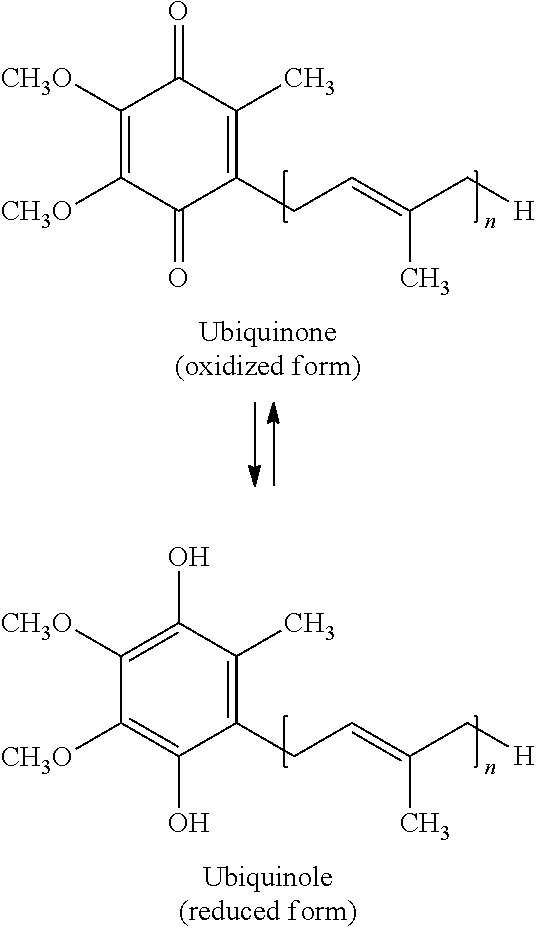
C1([CH3O])=C([CH3O])C(=O)C(CC=C(C[H])C)=C(C)C1=O.C1([CH3O])=C(O)C(C)=C(CC=C(C[H])C)C(O)=C1[CH3O]
